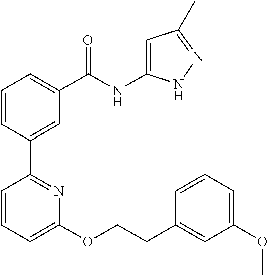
C1=CC(C2=NC(OCCC3=CC(OC)=CC=C3)=CC=C2)=CC(C(NC2=CC(C)=NN2)=O)=C1
